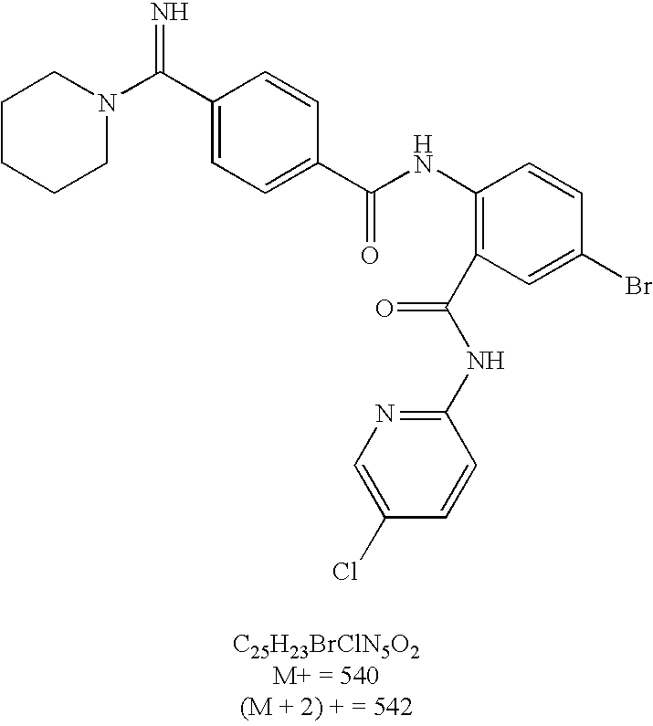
C(=N)(C1=CC=C(C(=O)NC2=C(C(NC3=NC=C(Cl)C=C3)=O)C=C(Br)C=C2)C=C1)N1CCCCC1
